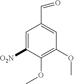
C1=C([O2N])C(OC)=C(OC)C=C1C=O
